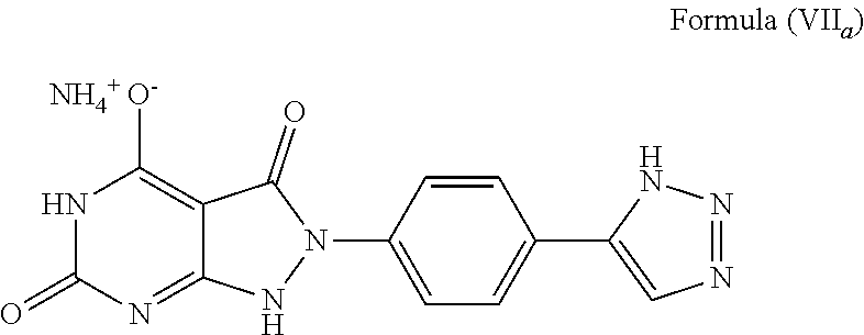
N1C(=O)N=C2C(=C1[NH4+ O-])C(=O)N(C1=CC=C(C3=CN=NN3)C=C1)N2
